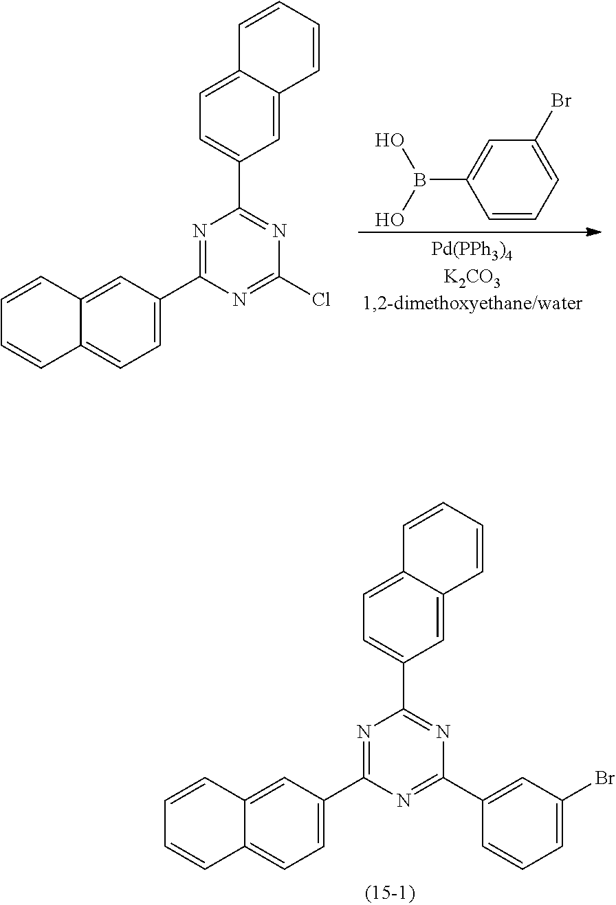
C1(B(O)O)=CC(Br)=CC=C1.N1=C(C2=CC=C3C(=C2)C=CC=C3)N=C(Cl)N=C1C1=CC=C2C(=C1)C=CC=C2.N1=C(C2=CC=C3C(=C2)C=CC=C3)N=C(C2=CC(Br)=CC=C2)N=C1C1=CC=C2C(=C1)C=CC=C2
